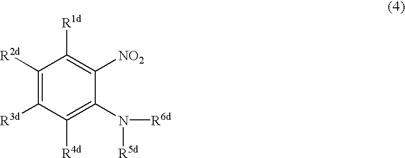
C1([R2d])=C([R3d])C([R4d])=C(N([R6d])[R5d])C([NO2])=C1[R1d]
